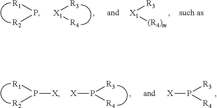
[R1]P[R2].[X1]([R3])[R4].[X1]([R3])[(R4)m].[R1]P([R2])[X].P([R3])([R4])[X].P([R3])([R4])[X]
